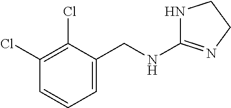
C1(Cl)=C(Cl)C(CNC2=NCCN2)=CC=C1
